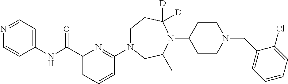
C(C1=CC=CC(N2CCC([D])([D])N(C3CCN(CC4=CC=CC=C4Cl)CC3)C(C)C2)=N1)(NC1=CC=NC=C1)=O
